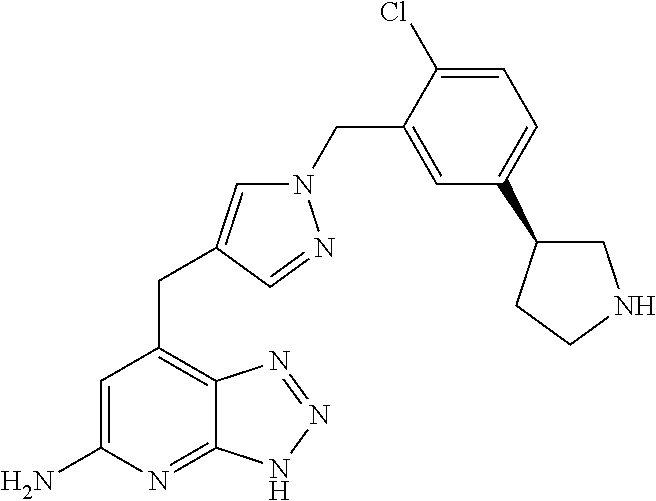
C1=C(N)N=C2C(=C1CC1=CN(CC3=CC(C4CNCC4)=CC=C3Cl)N=C1)N=NN2
